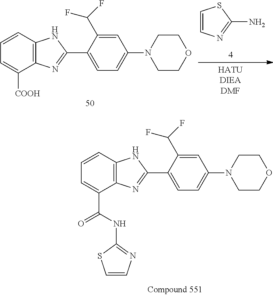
C1=CC2=C(C(C(=O)NC3=NC=CS3)=C1)N=C(C1=CC=C(N3CCOCC3)C=C1C(F)F)N2.C1=CN=C(N)S1.C1=CC2=C(C([COOH])=C1)N=C(C1=CC=C(N3CCOCC3)C=C1C(F)F)N2
